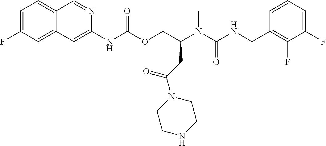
C1=CC(CNC(N(C(COC(NC2=CC3=CC(F)=CC=C3C=N2)=O)CC(N2CCNCC2)=O)C)=O)=C(F)C(F)=C1
